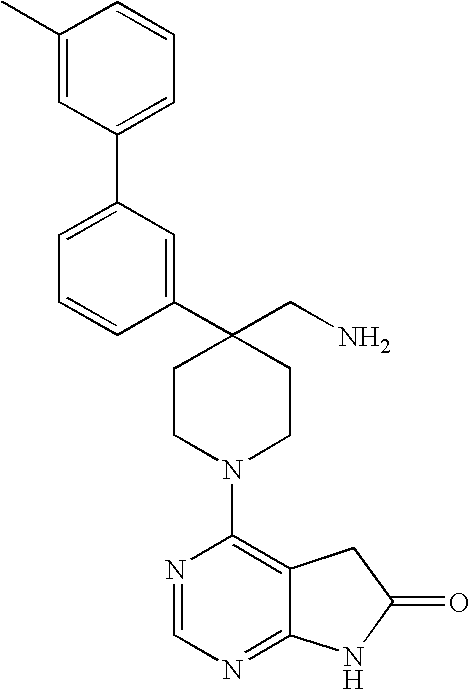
C1(C2=CC(C3=CC=CC(C)=C3)=CC=C2)(CN)CCN(C2=C3C(=NC=N2)NC(=O)C3)CC1
